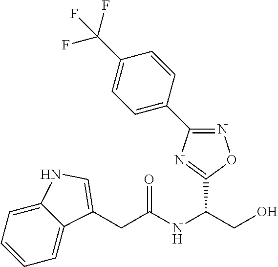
C(C(NC(CO)C1=NC(C2=CC=C(C(F)(F)F)C=C2)=NO1)=O)C1=CNC2=CC=CC=C21
